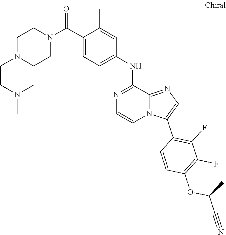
C(CN(C)C)N1CCN(C(C2=CC=C(NC3=NC=CN4C3=NC=C4C3=C(F)C(F)=C(OC(C)C#N)C=C3)C=C2C)=O)CC1
